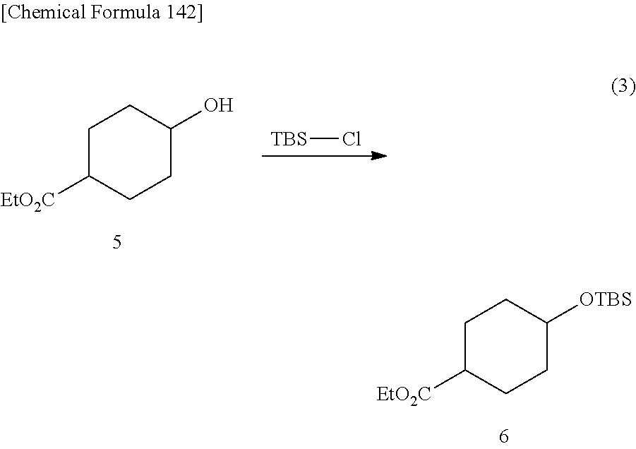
C1C([EtO2C])CCC([OTBS])C1.[TBS]Cl.C1C([EtO2C])CCC(O)C1
